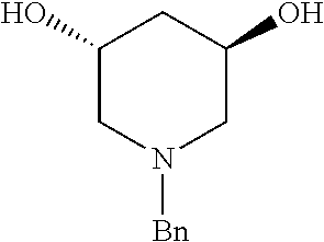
C1(O)CN([Bn])CC(O)C1
